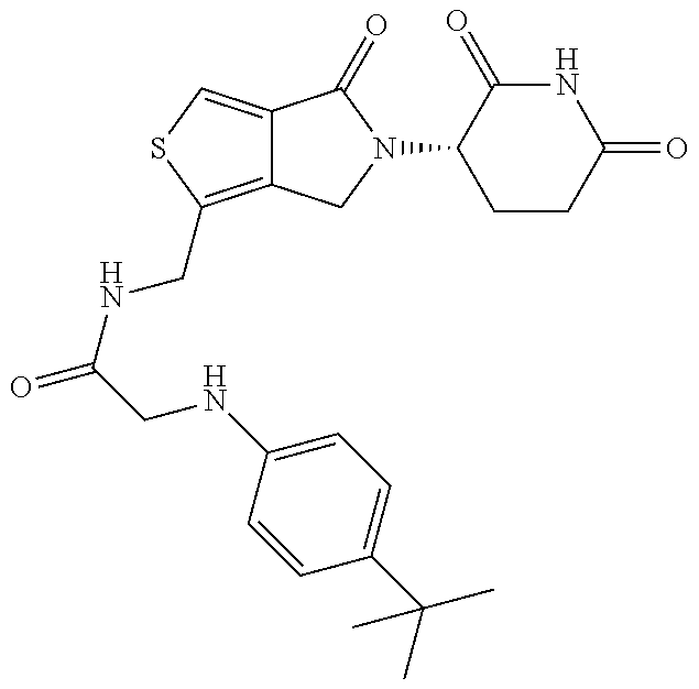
C12=C(CNC(CNC3=CC=C(C(C)(C)C)C=C3)=O)SC=C1C(=O)N(C1CCC(=O)NC1=O)C2
